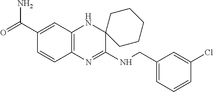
C1(C(N)=O)=CC2=C(C=C1)N=C(NCC1=CC=CC(Cl)=C1)C1(N2)CCCCC1
